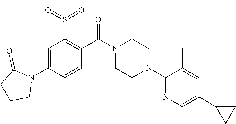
C1=C(N2C(=O)CCC2)C=CC(C(N2CCN(C3=NC=C(C4CC4)C=C3C)CC2)=O)=C1S(C)(=O)=O
